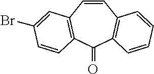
C1=CC2=C(C(=O)C3=C1C=C(Br)C=C3)C=CC=C2
